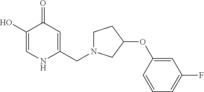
C1(O)=CNC(CN2CCC(OC3=CC(F)=CC=C3)C2)=CC1=O
